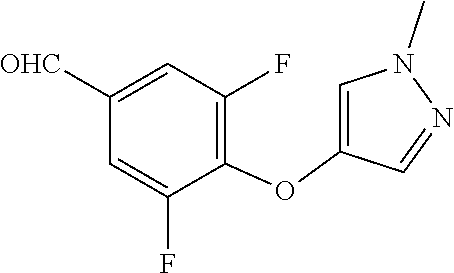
C1=C(OC2=C(F)C=C([OHC])C=C2F)C=NN1C
